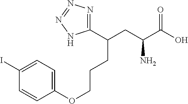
C1(OCCCC(CC(C(O)=O)N)C2=NN=NN2)=CC=C(I)C=C1
